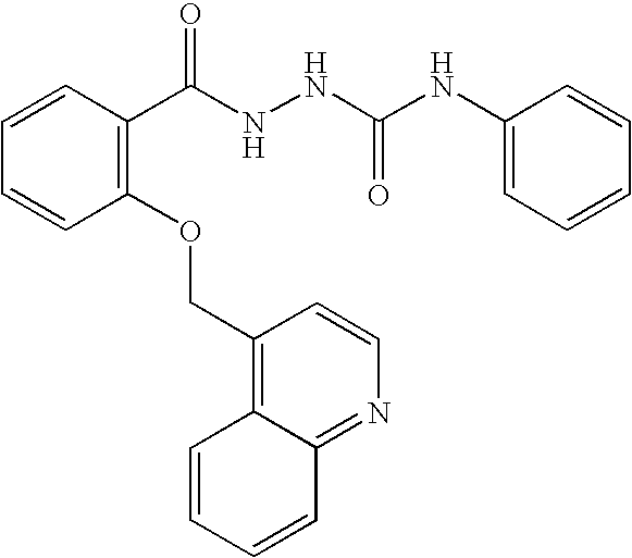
C1=CC(C(NNC(NC2=CC=CC=C2)=O)=O)=C(OCC2=C3C(=NC=C2)C=CC=C3)C=C1
